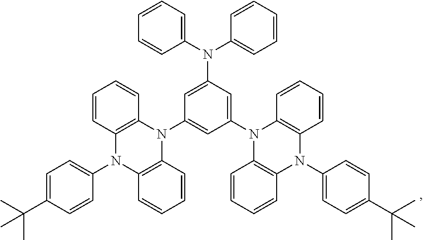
C1=C(C(C)(C)C)C=CC(N2C3=C(N(C4=CC(N5C6=C(N(C7=CC=C(C(C)(C)C)C=C7)C7=C5C=CC=C7)C=CC=C6)=CC(N(C5=CC=CC=C5)C5=CC=CC=C5)=C4)C4=C2C=CC=C4)C=CC=C3)=C1
